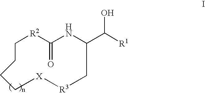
C1[R2]C(=O)NC(C([R1])O)C[R3][X]CCC1
